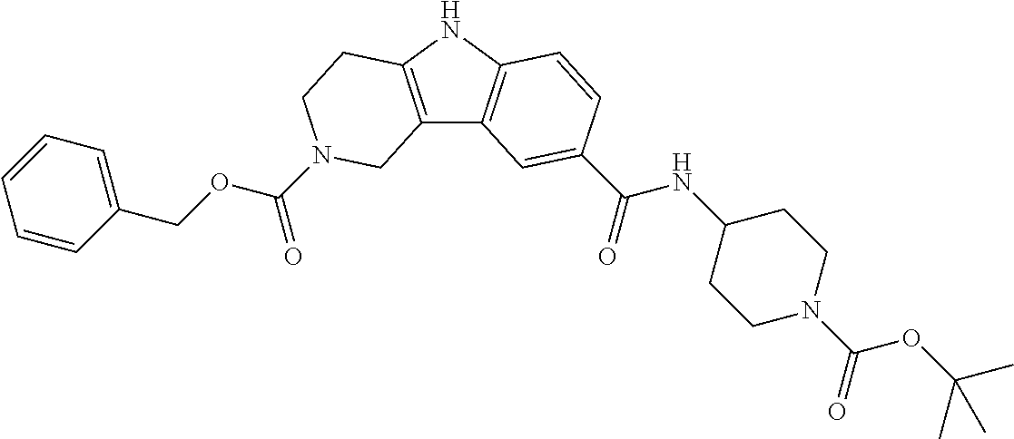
C1=CC(COC(=O)N2CCC3=C(C4=C(N3)C=CC(C(=O)NC3CCN(C(OC(C)(C)C)=O)CC3)=C4)C2)=CC=C1
